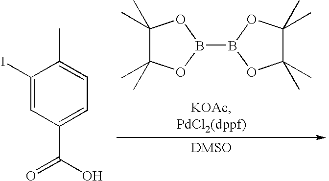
C1(C)(C)C(C)(C)OB(B2OC(C)(C)C(C)(C)O2)O1.C1(I)=CC(C(O)=O)=CC=C1C
